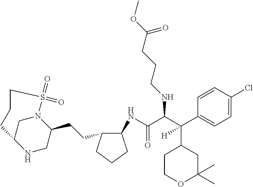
C(C(C(C1=CC=C(Cl)C=C1)(C1CCOC(C)(C)C1)[H])NCCCC(OC)=O)(=O)NC1C(CCC2CNC3CN2S(=O)(=O)CCC3)CCC1
